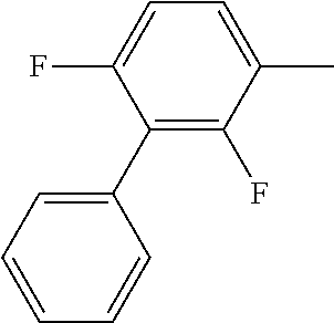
C1(C2=CC=CC=C2)=C(F)C(C)=CC=C1F
